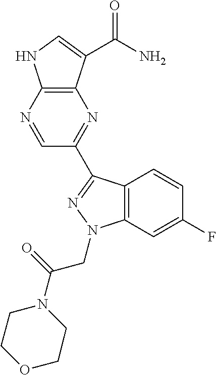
C12=C(N=CC(C3=NN(CC(N4CCOCC4)=O)C4=C3C=CC(F)=C4)=N1)NC=C2C(N)=O
